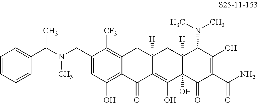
C1(CN(C)C(C2=CC=CC=C2)C)=CC(O)=C2C(=C1[CF3])CC1([H])C(=C(O)C3(O)C([H])(C1)C(N(C)C)C(O)=C(C(N)=O)C3=O)C2=O
